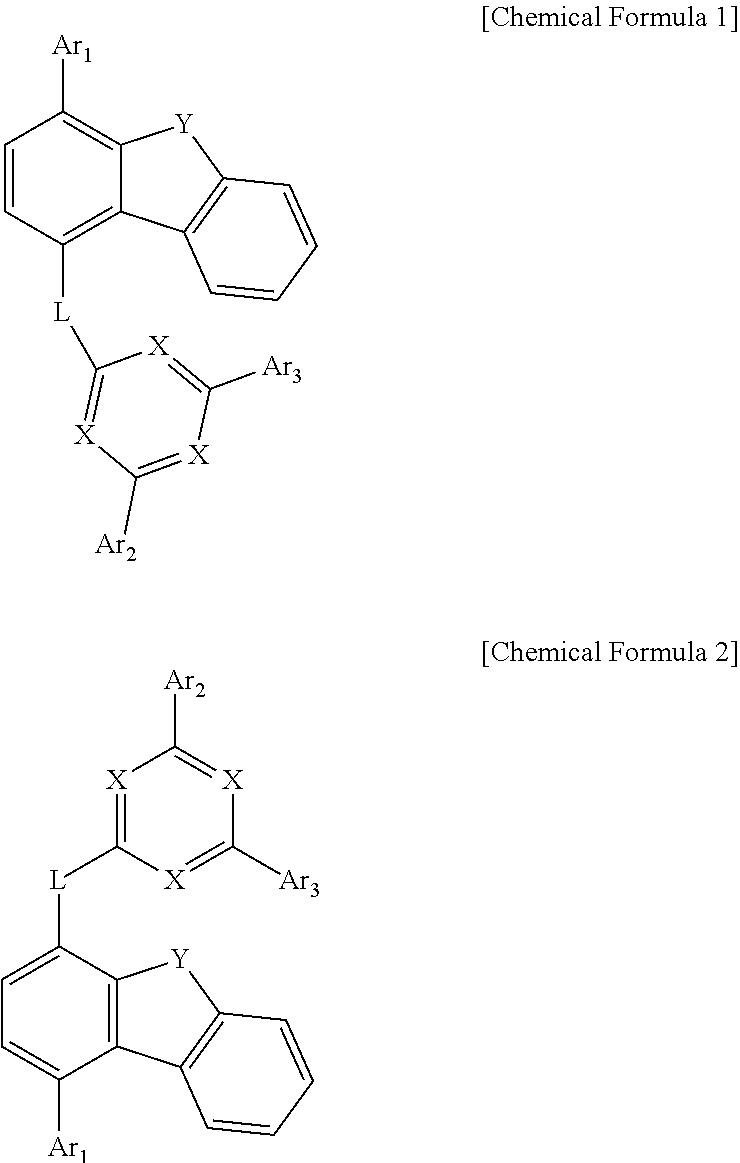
C1=CC([L]C2=[X]C([Ar2])=[X]C([Ar3])=[X]2)=C2C(=C1[Ar1])[Y]C1=C2C=CC=C1.C1([L]C2=CC=C([Ar1])C3=C2[Y]C2=C3C=CC=C2)=[X]C([Ar2])=[X]C([Ar3])=[X]1
